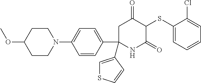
C1(SC2C(=O)CC(C3=CC=C(N4CCC(OC)CC4)C=C3)(C3=CSC=C3)NC2=O)=CC=CC=C1Cl
